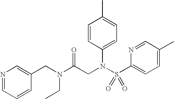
N1=CC=CC(CN(CC)C(CN(S(C2=CC=C(C)C=N2)(=O)=O)C2=CC=C(C)C=C2)=O)=C1
